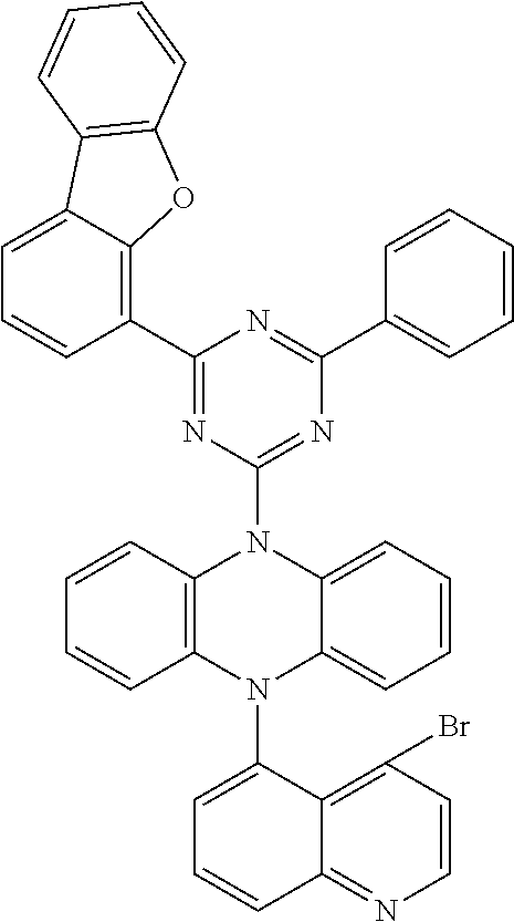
C1=CC2=C(C=C1)N(C1=CC=CC3=NC=CC(Br)=C13)C1=CC=CC=C1N2C1=NC(C2=CC=CC=C2)=NC(C2=C3C(=CC=C2)C2=C(O3)C=CC=C2)=N1
